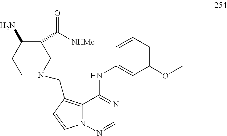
C1(OC)=CC=CC(NC2=NC=NN3C2=C(CN2CCC(N)C(C([NHMe])=O)C2)C=C3)=C1
